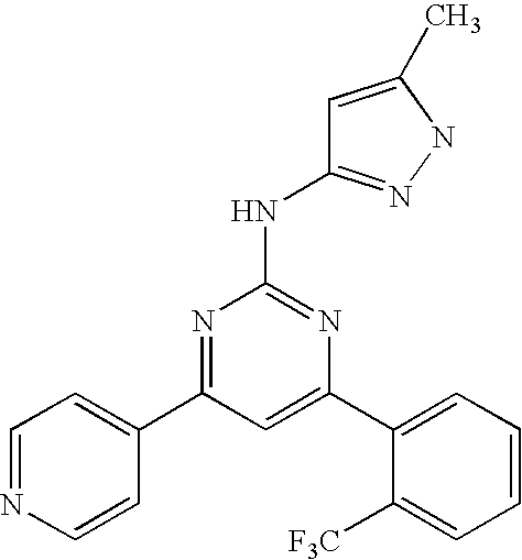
C1=C(C2=CC=CC=C2[F3C])N=C(NC2=NNC(C)=C2)N=C1C1=CC=NC=C1
